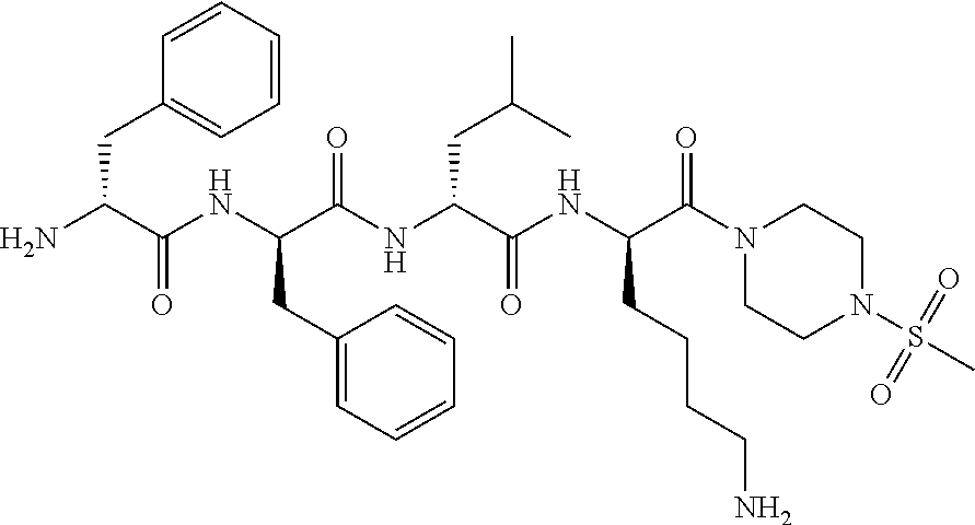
C1(CC(NC(C(N)CC2=CC=CC=C2)=O)C(NC(C(NC(CCCCN)C(=O)N2CCN(S(C)(=O)=O)CC2)=O)CC(C)C)=O)=CC=CC=C1
